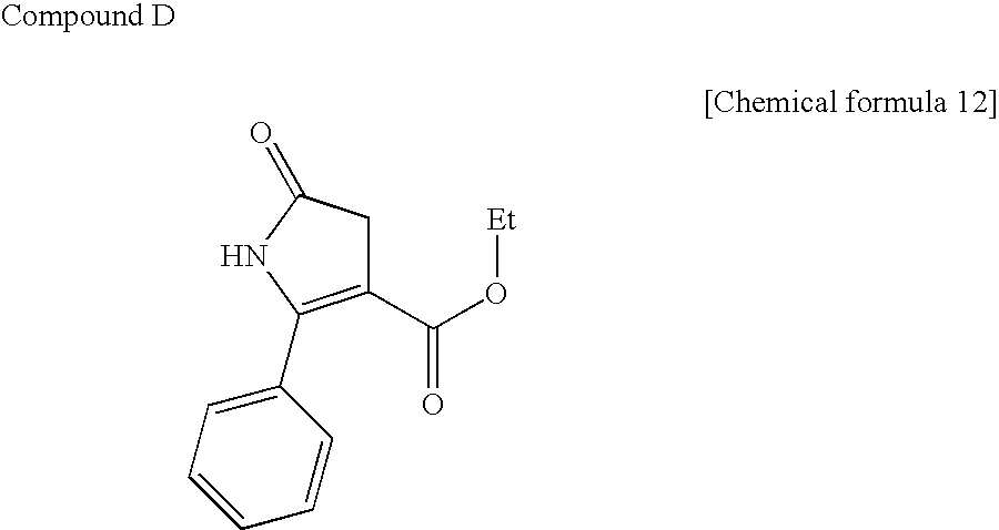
C1(C(O[Et])=O)=C(C2=CC=CC=C2)NC(=O)C1
